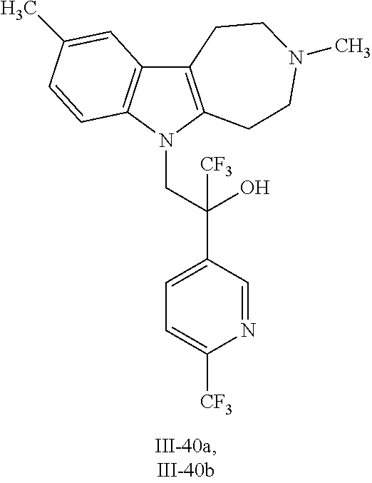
C12=C(N(CC(C3=CC=C([CF3])N=C3)(O)[CF3])C3=C1C=C(C)C=C3)CCN(C)CC2
